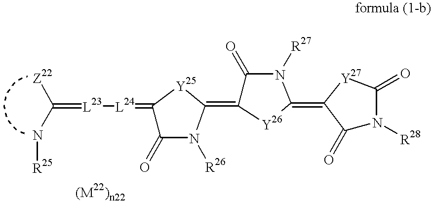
C(=[L23][L24]=C1C(=O)N([R26])C(=C2C(=O)N([R27])C(=C3C(=O)N([R28])C(=O)[Y27]3)[Y26]2)[Y25]1)(N[R25])[Z22]
